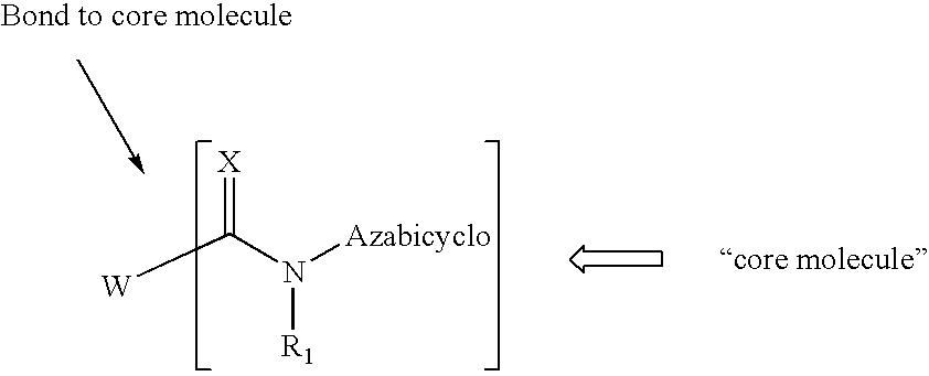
[W]C(N([Azabicyclo])[R1])=[X]
